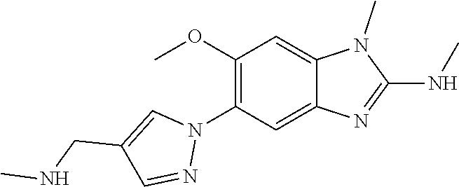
C1(OC)=C(N2C=C(CNC)C=N2)C=C2C(=C1)N(C)C(NC)=N2
